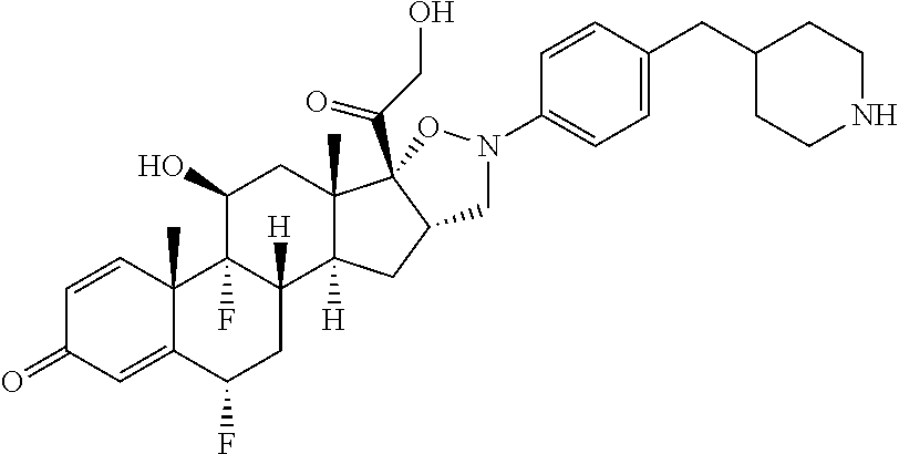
C1=CC2(C)C(=CC1=O)C(F)CC1([H])C2(F)C(O)CC2(C)C1([H])CC1C2(C(CO)=O)ON(C2=CC=C(CC3CCNCC3)C=C2)C1
